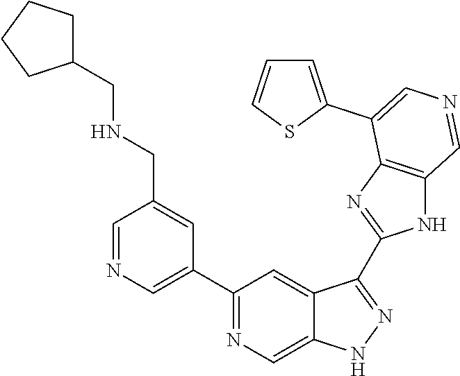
C1(C2=CN=CC(CNCC3CCCC3)=C2)=NC=C2C(=C1)C(C1=NC3=C(N1)C=NC=C3C1=CC=CS1)=NN2
